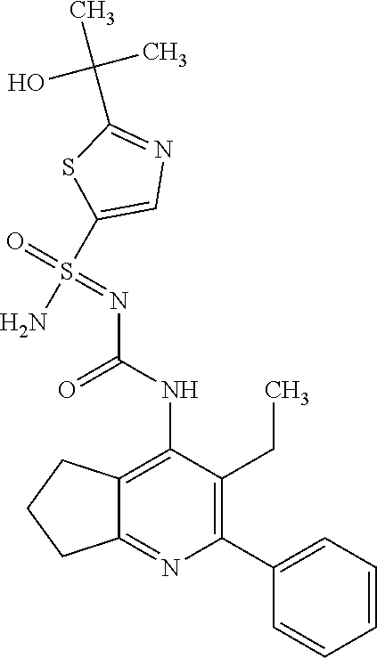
NS(=O)(=NC(=O)NC1=C2C(=NC(C3=CC=CC=C3)=C1CC)CCC2)C1=CN=C(C(C)(O)C)S1
